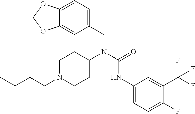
C(N(C(NC1=CC=C(F)C(C(F)(F)F)=C1)=O)C1CCN(CCCC)CC1)C1=CC=C2C(=C1)OCO2
